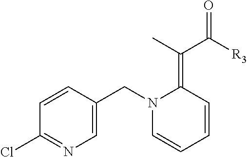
C1=CC(CN2C=CC=CC2=C(C([R3])=O)C)=CN=C1Cl
